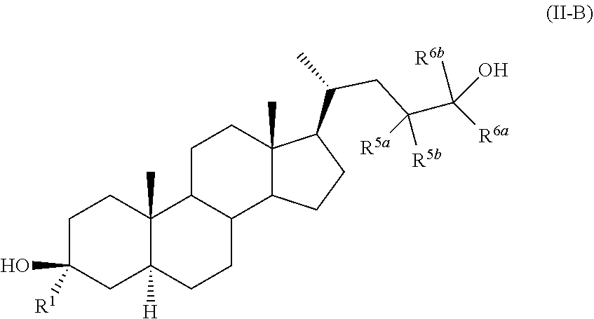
C1C(O)([R1])CC2([H])C(C)(C1)C1C(CC2)C2C(C)(CC1)C(C(C)CC(C([R6b])(O)[R6a])([R5b])[R5a])CC2
